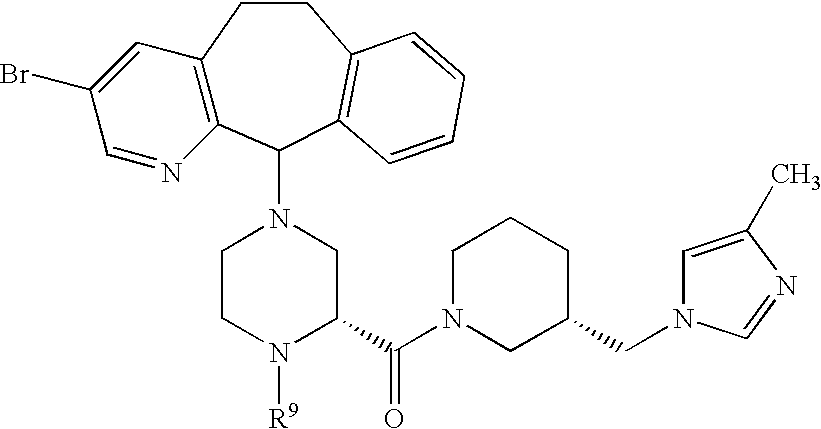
C12=C(C(N3CCN([R9])C(C(N4CC(CN5C=C(C)N=C5)CCC4)=O)C3)C3=C(CC1)C=CC=C3)N=CC(Br)=C2
